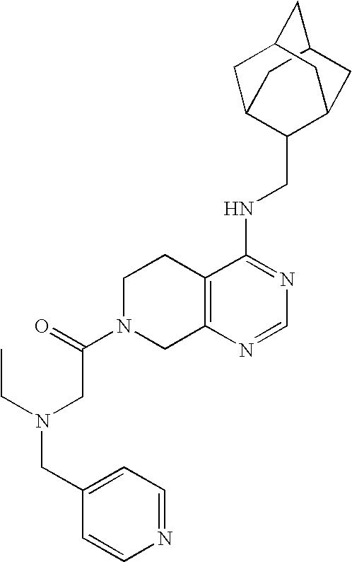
C12=C(N=CN=C1NCC1C3CC4CC(C3)CC1C4)CN(C(CN(CC)CC1=CC=NC=C1)=O)CC2
